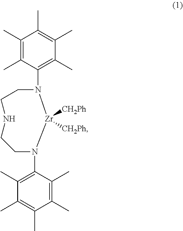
C1(C)=C(C)C(N2CCNCCN(C3=C(C)C(C)=C(C)C(C)=C3C)[Zr]2([CH2Ph])[CH2Ph])=C(C)C(C)=C1C
